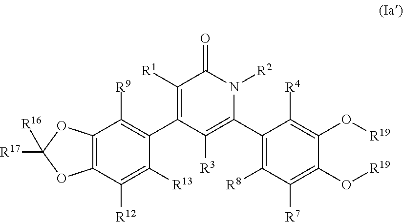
C12=C(C([R12])=C([R13])C(C3=C([R1])C(=O)N([R2])C(C4=C([R8])C([R7])=C(O[R19])C(O[R19])=C4[R4])=C3[R3])=C1[R9])OC([R17])([R16])O2
